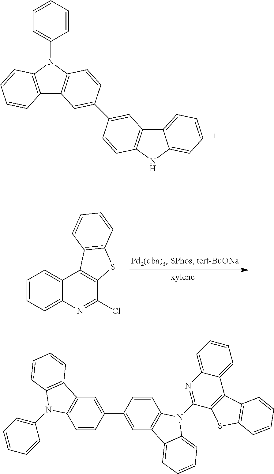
C12=C(N(C3=CC=CC=C3)C3=C1C=C(C1=CC4=C(NC5=CC=CC=C45)C=C1)C=C3)C=CC=C2.C1=CC=C2C(=C1)C1=C(C(Cl)=N2)SC2=C1C=CC=C2.C1=CC(C2=CC3=C(C=C2)N(C2=NC4=CC=CC=C4C4=C2SC2=C4C=CC=C2)C2=CC=CC=C32)=CC2=C1N(C1=CC=CC=C1)C1=C2C=CC=C1
